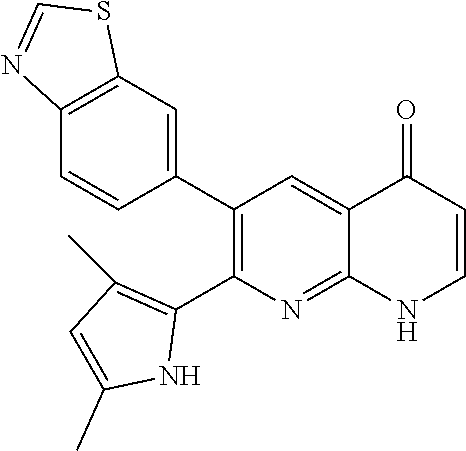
C12=C(C=C(C3=C(C4=C(C)C=C(C)N4)N=C4C(=C3)C(=O)C=CN4)C=C1)SC=N2
